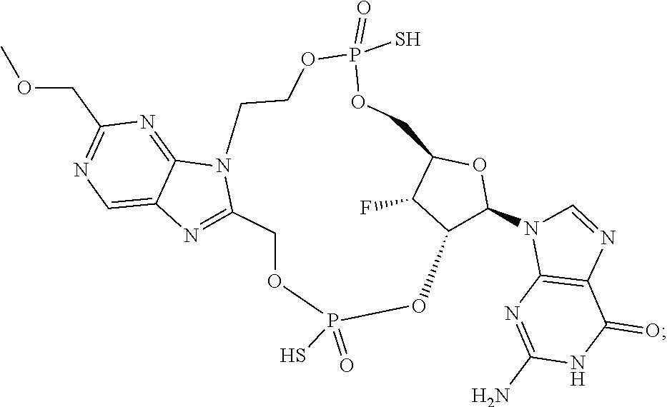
C1(=O)C2=C(N=C(N)N1)N(C1OC3COP(=O)(S)OCCN4C5=NC(COC)=NC=C5N=C4COP(=O)(S)OC1C3F)C=N2
